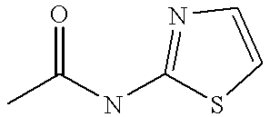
CC(NC1=NC=CS1)=O
